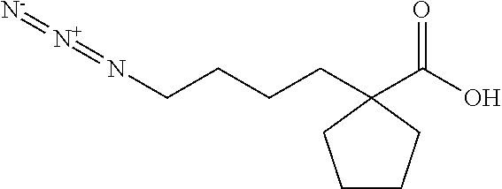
N(CCCCC1(C(O)=O)CCCC1)=[N+]=[N-]
